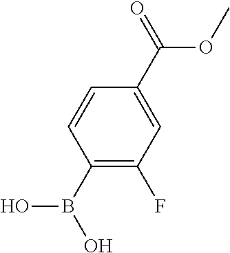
C1=CC(B(O)O)=C(F)C=C1C(OC)=O
